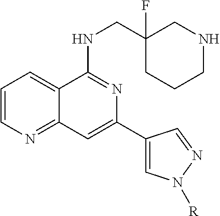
C1=CN=C2C(=C1)C(NCC1(F)CCCNC1)=NC(C1=CN([R])N=C1)=C2
